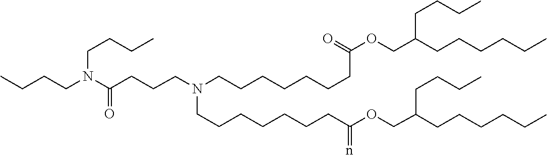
C(C(=n)OCC(CCCCCC)CCCC)CCCCCCN(CCCCCCCC(OCC(CCCCCC)CCCC)=O)CCCC(N(CCCC)CCCC)=O
